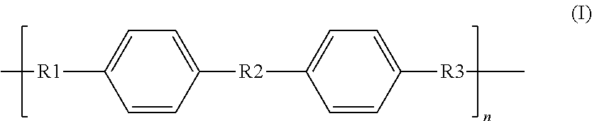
C1=C([R1]C)C=CC([R2]C2=CC=C([R3]C)C=C2)=C1
